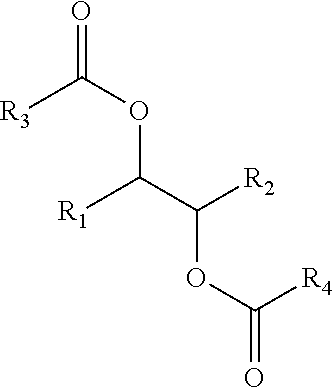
O=C(OC(C([R2])OC(=O)[R4])[R1])[R3]
